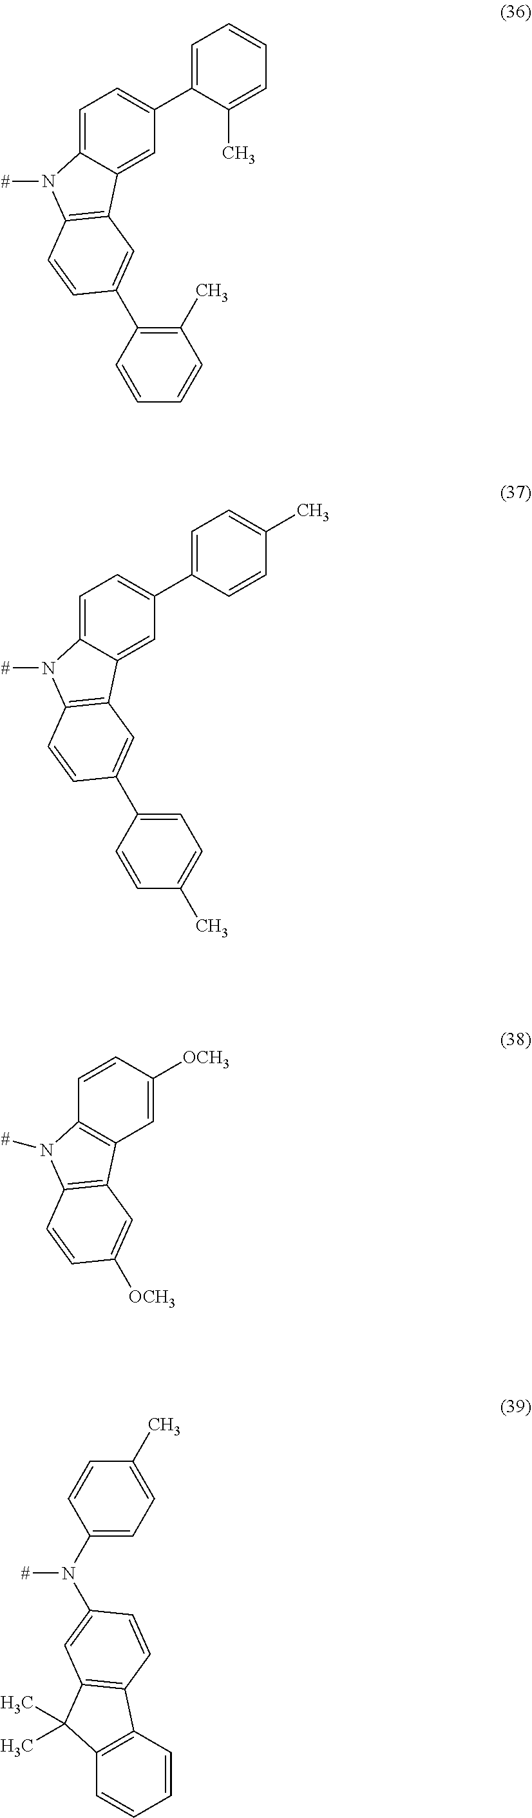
C1=C2C(=CC(C3=CC=CC=C3C)=C1)C1=C(N2[#])C=CC(C2=C(C)C=CC=C2)=C1.C1=C2C(=CC(C3=CC=C(C)C=C3)=C1)C1=C(N2[#])C=CC(C2=CC=C(C)C=C2)=C1.C1=CC([OCH3])=CC2=C1N([#])C1=C2C=C([OCH3])C=C1.C1=CC2=C(C=C1)C(C)(C)C1=C2C=CC(N(C2=CC=C(C)C=C2)[#])=C1
